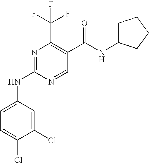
C1(Cl)=CC(NC2=NC(C(F)(F)F)=C(C(=O)NC3CCCC3)C=N2)=CC=C1Cl
